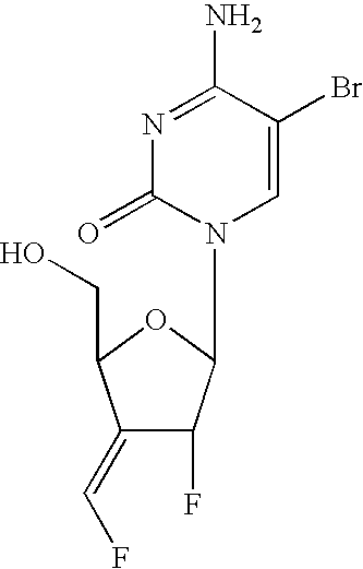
N1=C(N)C(Br)=CN(C2C(F)C(=CF)C(CO)O2)C1=O
